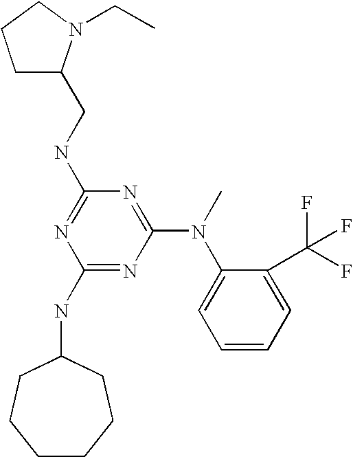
C1(NC2CCCCCC2)=NC(N(C2=CC=CC=C2C(F)(F)F)C)=NC(NCC2CCCN2CC)=N1
